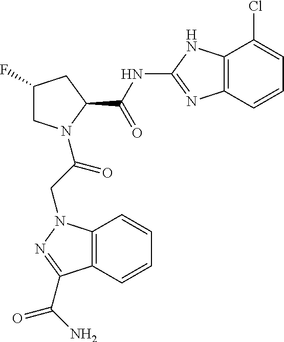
C12=C(N(CC(=O)N3CC(F)CC3C(NC3=NC4=C(N3)C(Cl)=CC=C4)=O)N=C1C(N)=O)C=CC=C2
